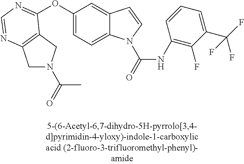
O(C1=CC=C2C(=C1)C=CN2C(=O)NC1=C(F)C(C(F)(F)F)=CC=C1)C1=NC=NC2=C1CN(C(C)=O)C2
